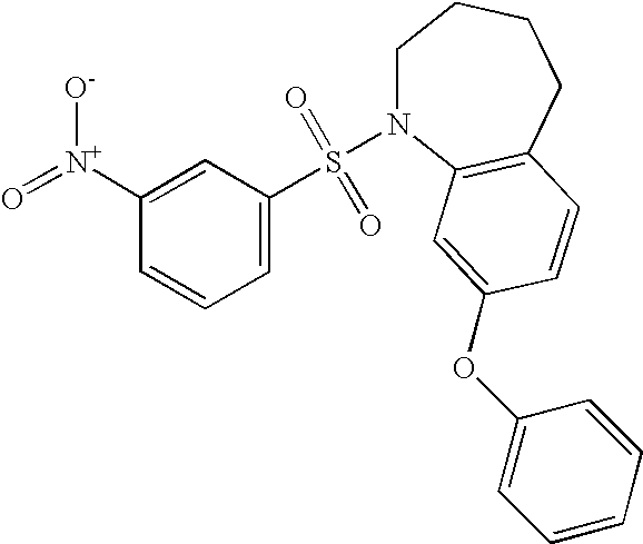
C1=C(S(=O)(=O)N2CCCCC3=C2C=C(OC2=CC=CC=C2)C=C3)C=C([N+](=O)[O-])C=C1
